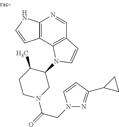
C12=C(C3=C(C=N1)C=CN3C1C(C)CCN(C(=O)CN3N=C(C4CC4)C=C3)C1)C=CN2
